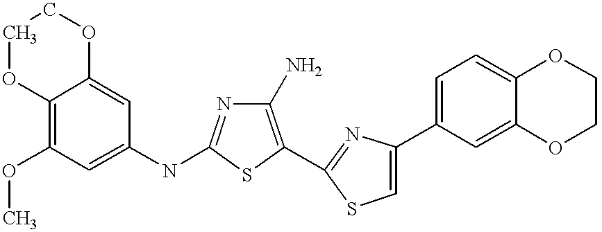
C1(OC)=C2OCCOC2=CC(NC2=NC(N)=C(C3=NC(C4=CC=C5C(=C4)OCCO5)=CS3)S2)=C1
